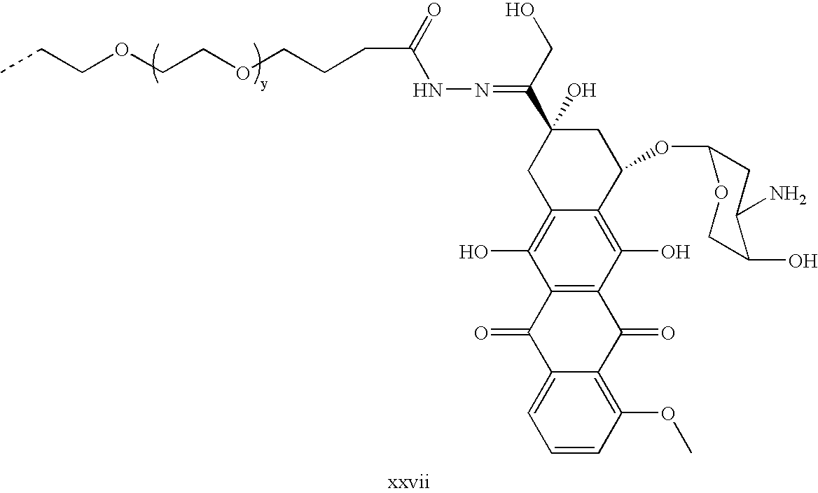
CCCOCCOCCCC(NN=C(C1(O)CC2=C(O)C3=C(C(O)=C2C(OC2CC(N)C(O)CO2)C1)C(=O)C1=C(OC)C=CC=C1C3=O)CO)=O
